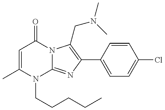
C1=C(C)N(CCCCC)C2=NC(C3=CC=C(Cl)C=C3)=C(CN(C)C)N2C1=O
